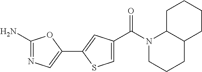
C1=C(C(N2CCCC3C2CCCC3)=O)C=C(C2=CN=C(N)O2)S1
